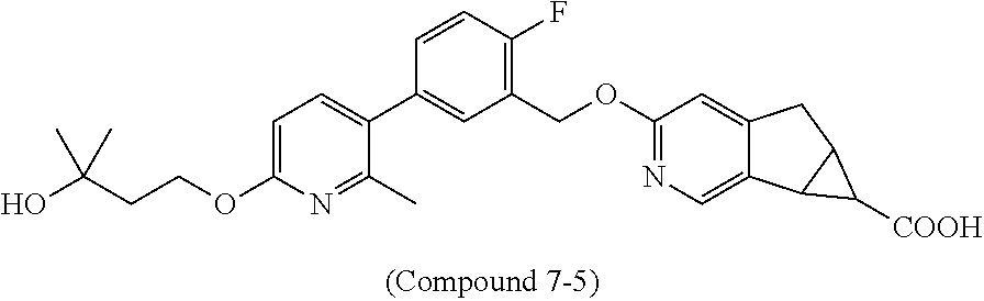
C1=C(OCCC(O)(C)C)N=C(C)C(C2=CC(COC3=NC=C4C(=C3)CC3C4C3[COOH])=C(F)C=C2)=C1
